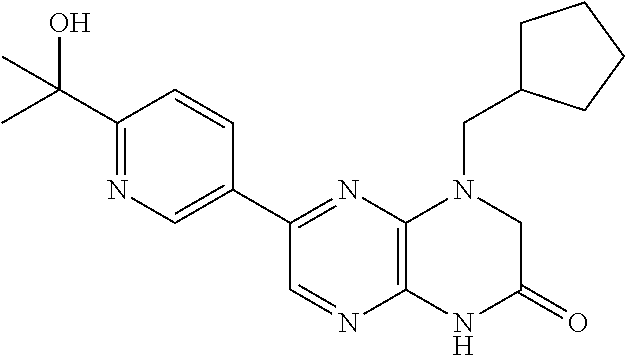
C12=C(N=C(C3=CN=C(C(O)(C)C)C=C3)C=N1)N(CC1CCCC1)CC(=O)N2
